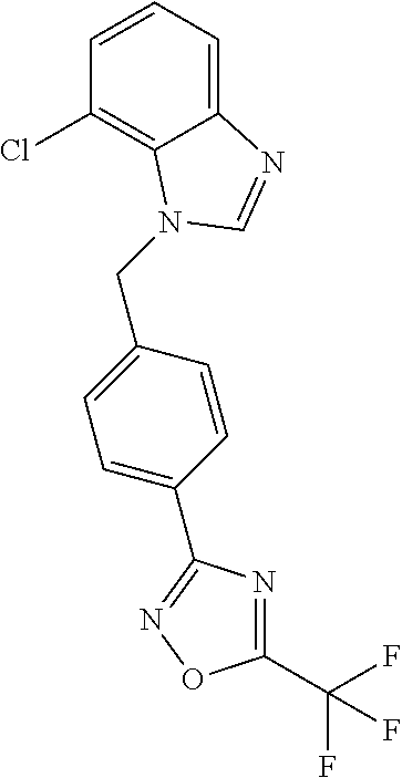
C12=CC=CC(Cl)=C1N(CC1=CC=C(C3=NOC(C(F)(F)F)=N3)C=C1)C=N2
